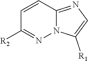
C1=C([R1])N2C(=N1)C=CC([R2])=N2
